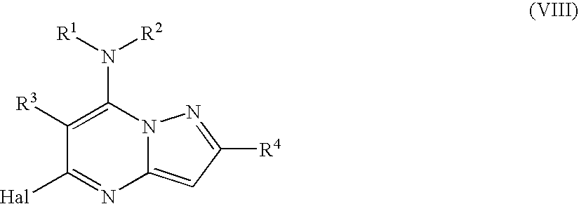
C1([R3])=C(N([R1])[R2])N2C(=CC([R4])=N2)N=C1[Hal]
